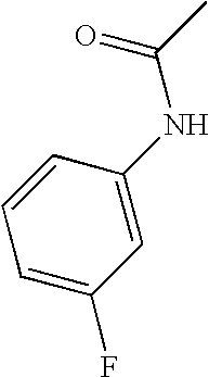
N(C(C)=O)C1=CC(F)=CC=C1
